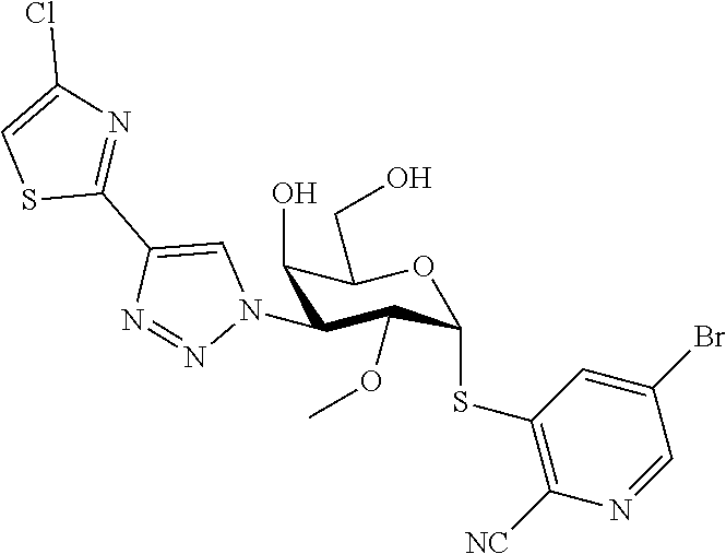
C1(O)C(N2C=C(C3=NC(Cl)=CS3)N=N2)C(OC)C(SC2=C([NC])N=CC(Br)=C2)OC1CO
